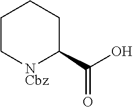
C1(C(O)=O)CCCC[NCbz]1
